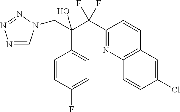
N1=CN(CC(C2=CC=C(F)C=C2)(C(F)(F)C2=NC3=C(C=C2)C=C(Cl)C=C3)O)N=N1
